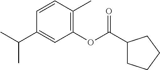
C1(OC(C2CCCC2)=O)=C(C)C=CC(C(C)C)=C1
